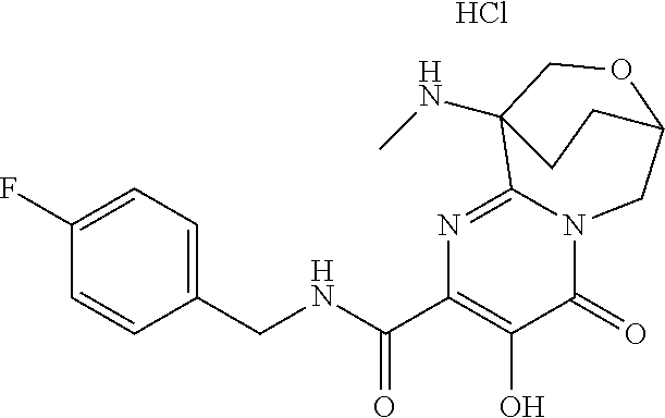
N1=C2N(C(=O)C(O)=C1C(NCC1=CC=C(F)C=C1)=O)CC1OCC2(NC)CC1.Cl
